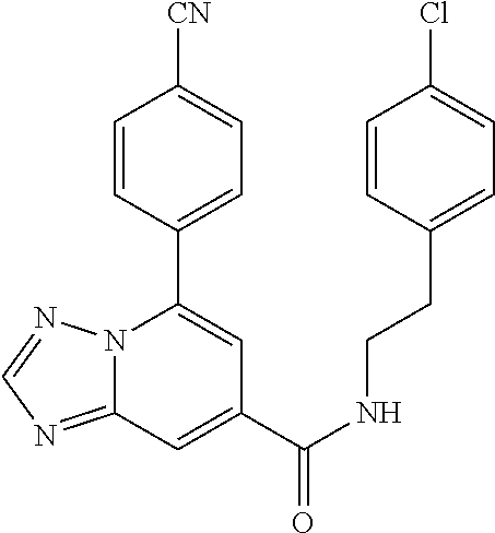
C12=NC=NN1C(C1=CC=C([CN])C=C1)=CC(C(NCCC1=CC=C(Cl)C=C1)=O)=C2
